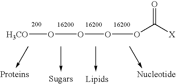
[H3CO]OOOOC([X])=O
